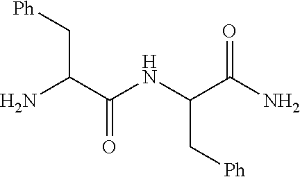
NC(C(NC(C(N)=O)C[Ph])=O)C[Ph]
